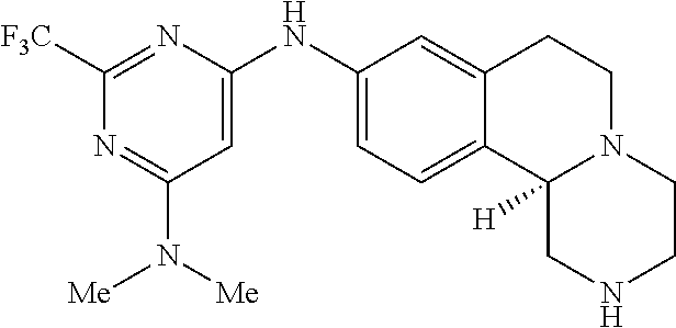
[F3C]C1=NC(NC2=CC=C3C(=C2)CCN2C3([H])CNCC2)=CC(N([Me])[Me])=N1
